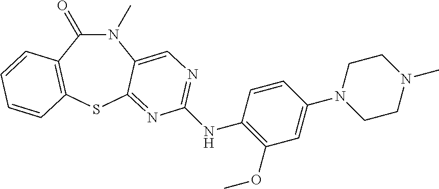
N1(C)C(=O)C2=C(SC3=NC(NC4=C(OC)C=C(N5CCN(C)CC5)C=C4)=NC=C13)C=CC=C2
